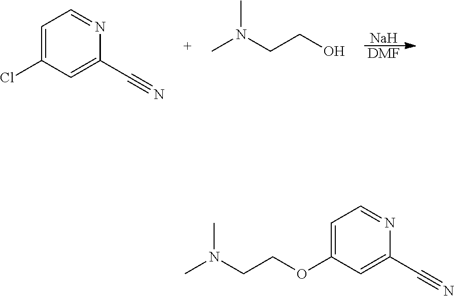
[Na].[DMF].C1=C(Cl)C=C(C#N)N=C1.CN(CCO)C.C1=C(OCCN(C)C)C=C(C#N)N=C1
